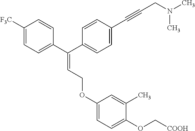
C(=C(C1=CC=C([F3C])C=C1)C1=CC=C(C#CCN(C)C)C=C1)COC1=CC=C(OC[COOH])C(C)=C1
